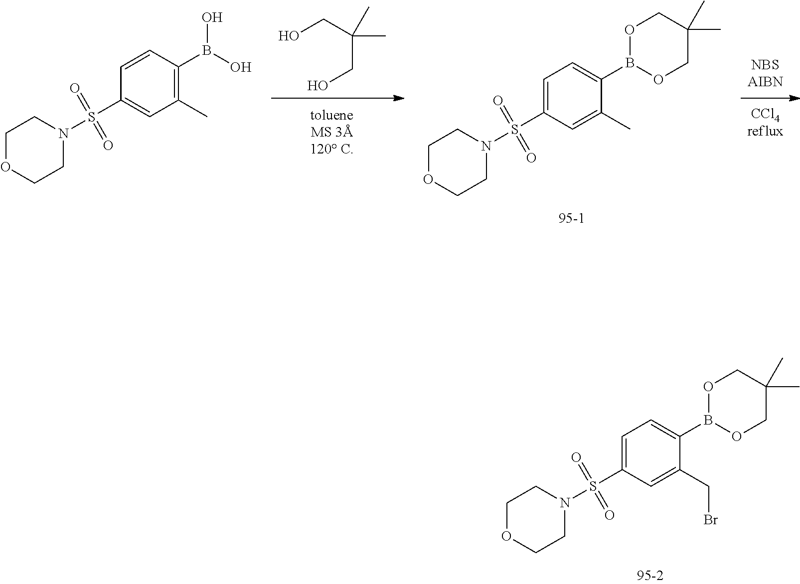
OCC(C)(CO)C.C1(C)=C(B(O)O)C=CC(S(N2CCOCC2)(=O)=O)=C1.C1(B2OCC(C)(C)CO2)=CC=C(S(N2CCOCC2)(=O)=O)C=C1C.C1(B2OCC(C)(C)CO2)=CC=C(S(N2CCOCC2)(=O)=O)C=C1CBr
